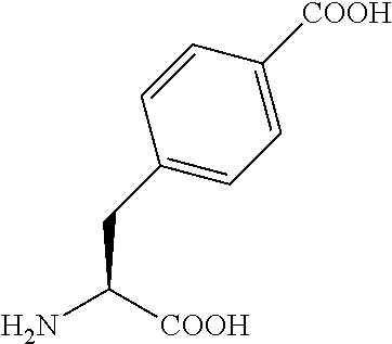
C(C([COOH])N)C1=CC=C([COOH])C=C1
